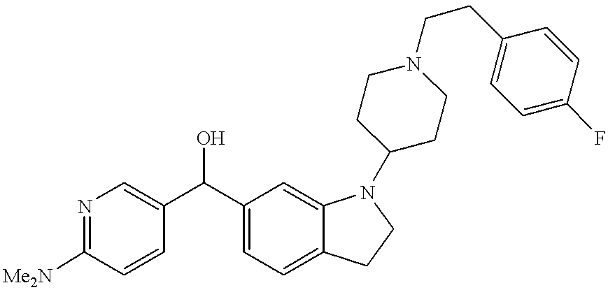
N1=C([Me2N])C=CC(C(C2=CC=C3C(=C2)N(C2CCN(CCC4=CC=C(F)C=C4)CC2)CC3)O)=C1
